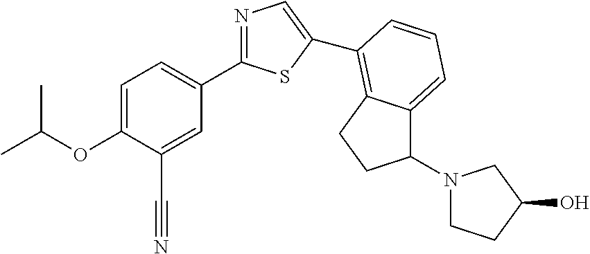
C1=C(OC(C)C)C(C#N)=CC(C2=NC=C(C3=C4C(=CC=C3)C(N3CCC(O)C3)CC4)S2)=C1
